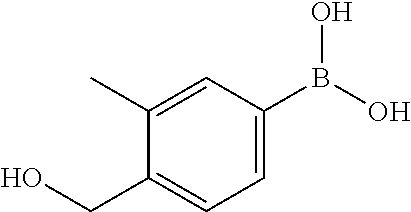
C1(C)=CC(B(O)O)=CC=C1CO
